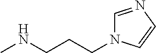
C(CCNC)N1C=NC=C1
